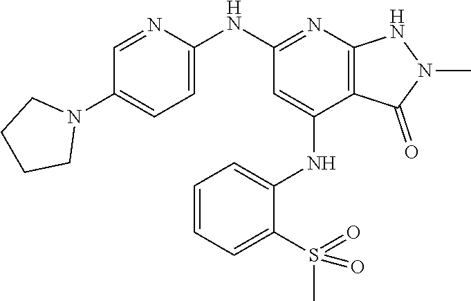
C1=NC(NC2=NC3=C(C(NC4=CC=CC=C4S(C)(=O)=O)=C2)C(=O)N(C)N3)=CC=C1N1CCCC1
